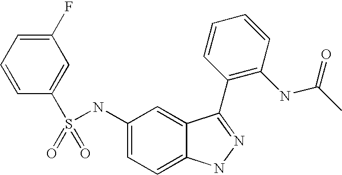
C1=C(F)C=C(S(NC2=CC=C3C(=C2)C(C2=C(NC(C)=O)C=CC=C2)=NN3)(=O)=O)C=C1
